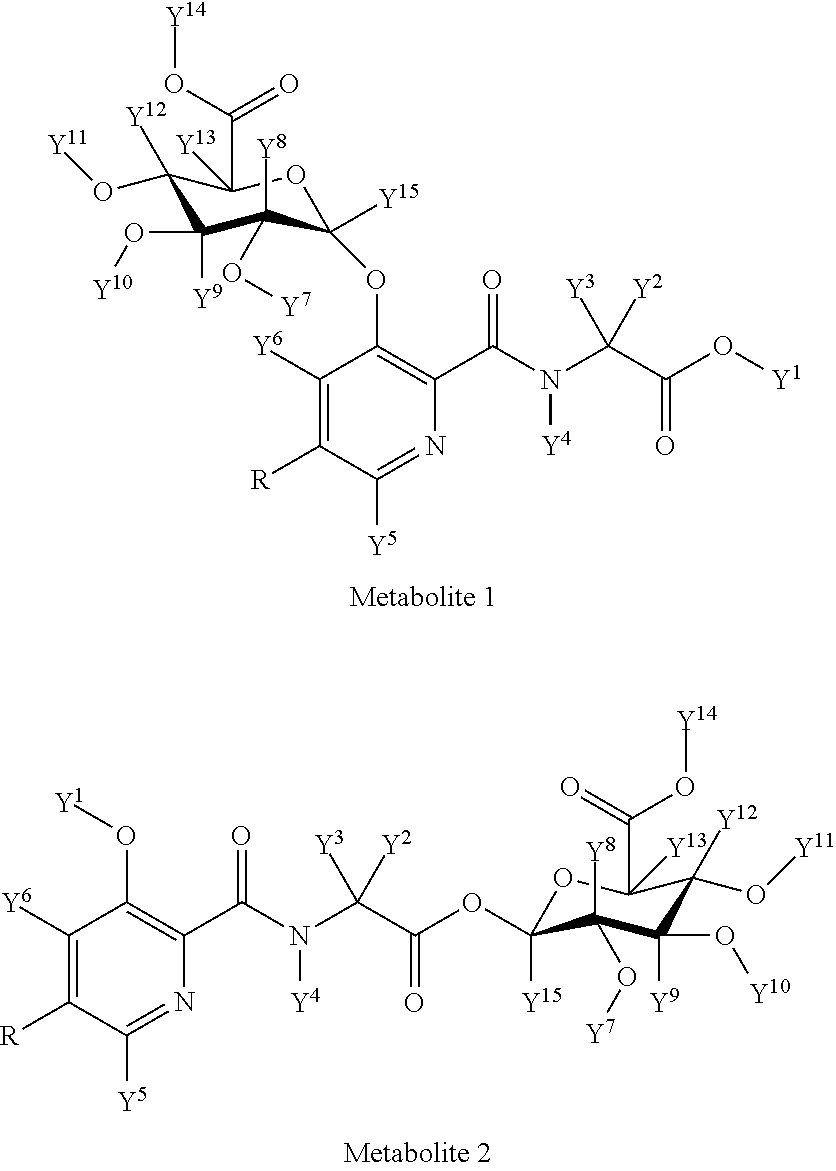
C1(O[Y11])([Y12])C(O[Y10])([Y9])C([Y8])(O[Y7])C(OC2=C(C(N(C(C(O[Y1])=O)([Y3])[Y2])[Y4])=O)N=C([Y5])C([R])=C2[Y6])([Y15])OC1(C(O[Y14])=O)[Y13].C1(O[Y11])([Y12])C(O[Y10])([Y9])C([Y8])(O[Y7])C(OC(C(N(C(C2=C(O[Y1])C([Y6])=C([R])C([Y5])=N2)=O)[Y4])([Y3])[Y2])=O)([Y15])OC1(C(O[Y14])=O)[Y13]
